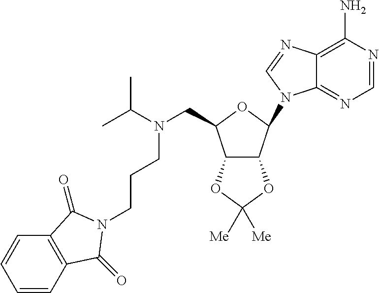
C1=NC(N)=C2C(=N1)N(C1C3C(C(CN(CCCN4C(=O)C5=C(C=CC=C5)C4=O)C(C)C)O1)OC([Me])([Me])O3)C=N2
